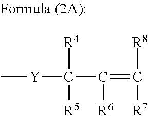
C[Y]C(C(=C([R7])[R8])[R6])([R4])[R5]
